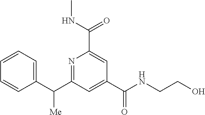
N1=C(C(C2=CC=CC=C2)[Me])C=C(C(NCCO)=O)C=C1C(NC)=O
